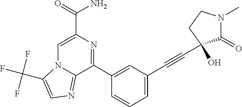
C1=C(C(=O)N)N=C(C2=CC(C#CC3(O)C(=O)N(C)CC3)=CC=C2)C2=NC=C(C(F)(F)F)N12
